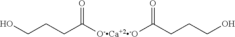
OCCCC([O-Ca+2-O]C(CCCO)=O)=O
